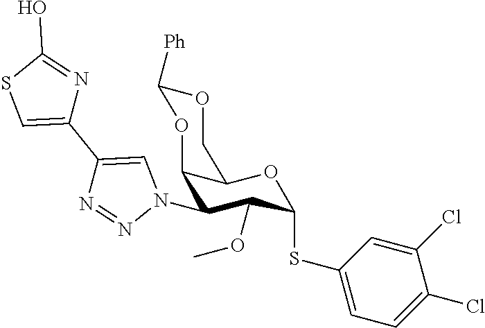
C1OC([Ph])OC2C(N3C=C(C4=CSC(O)=N4)N=N3)C(OC)C(SC3=CC=C(Cl)C(Cl)=C3)OC12
